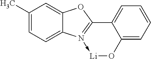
C1=C(C)C=C2C(=C1)N1->[Li]OC3=CC=CC=C3C=1O2
